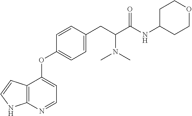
C12=C(N=CC=C1OC1=CC=C(CC(N(C)C)C(NC3CCOCC3)=O)C=C1)NC=C2
